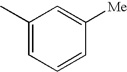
C1(C)=CC=CC([Me])=C1
